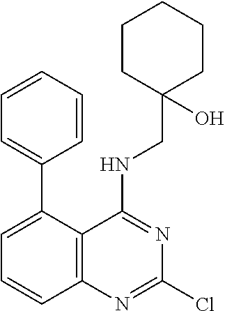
C1=CC=CC=C1C1=CC=CC2=C1C(NCC1(O)CCCCC1)=NC(Cl)=N2
